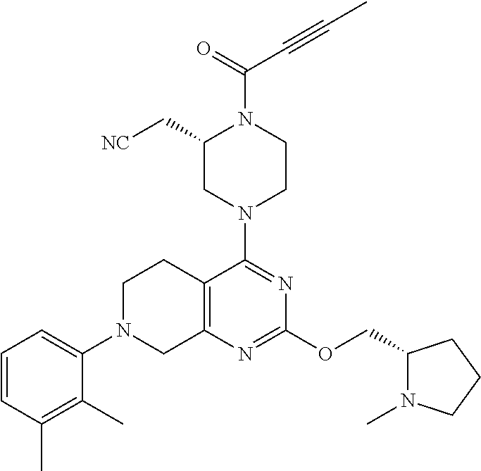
C1=CC(C)=C(C)C(N2CC3=C(CC2)C(N2CCN(C(=O)C#CC)C(C[NC])C2)=NC(OCC2N(C)CCC2)=N3)=C1
